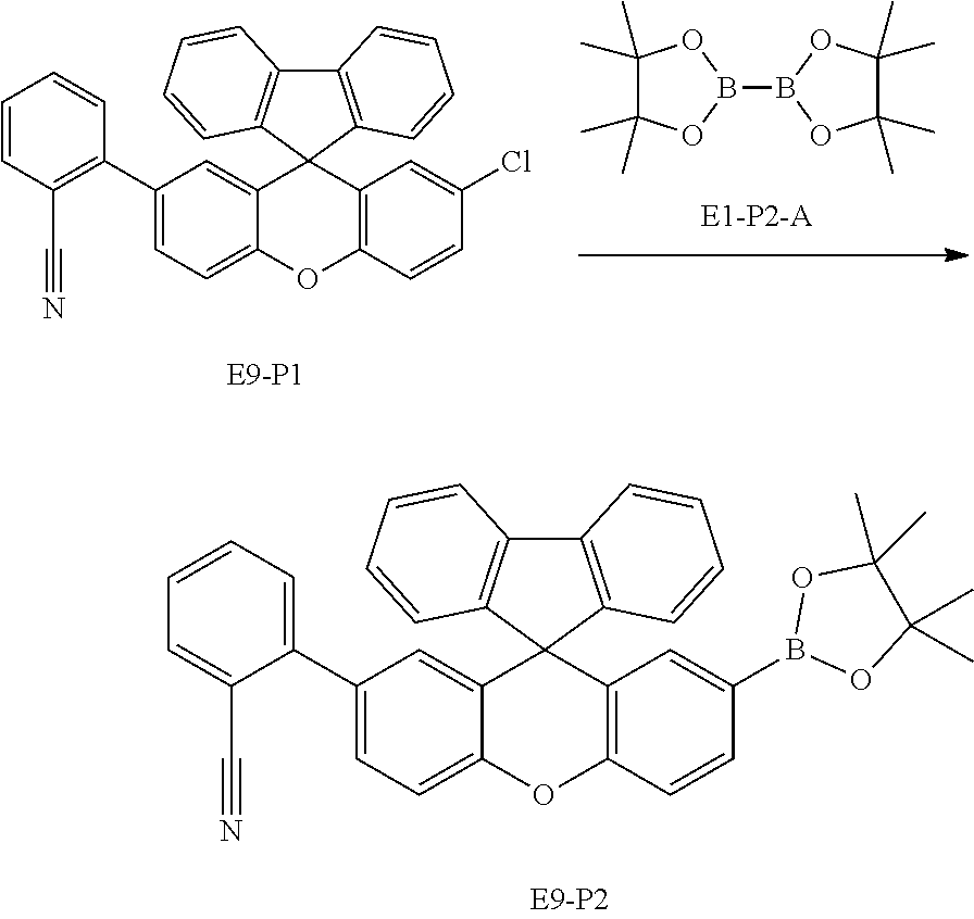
C1(C)(C)C(C)(C)OB(B2OC(C)(C)C(C)(C)O2)O1.C12=C(C=CC=C1)C1(C3=C2C=CC=C3)C2=CC(C3=C(C#N)C=CC=C3)=CC=C2OC2=C1C=C(Cl)C=C2.C12=C(C=CC=C1)C1(C3=C2C=CC=C3)C2=CC(C3=CC=CC=C3C#N)=CC=C2OC2=C1C=C(B1OC(C)(C)C(C)(C)O1)C=C2
